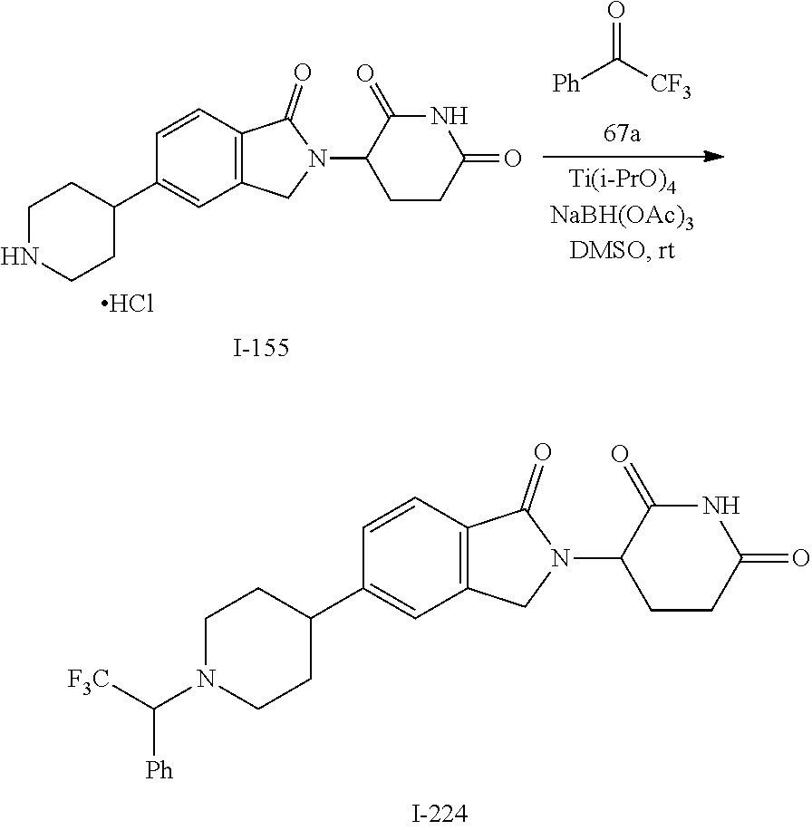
C1N(C([F3C])[Ph])CCC(C2=CC3=C(C=C2)C(=O)N(C2CCC(=O)NC2=O)C3)C1.C1NCCC(C2=CC3=C(C=C2)C(=O)N(C2CCC(=O)NC2=O)C3)C1.Cl.[Ph]C(=O)[CF3]
